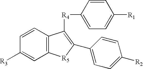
C12=C(C=CC([R3])=C1)C([R4]C1=CC=C([R1])C=C1)=C(C1=CC=C([R2])C=C1)[R5]2
